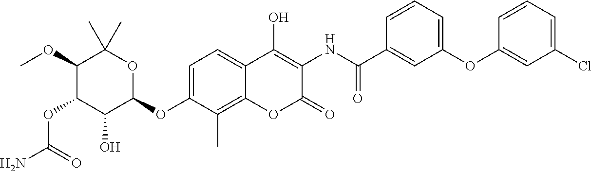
NC(=O)OC1C(O)C(OC2=CC=C3C(=C2C)OC(=O)C(NC(=O)C2=CC(OC4=CC(Cl)=CC=C4)=CC=C2)=C3O)OC(C)(C)C1OC
